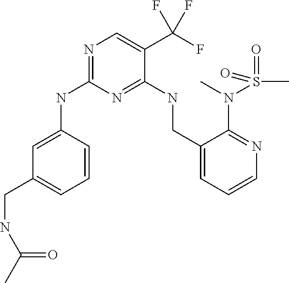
C1(CNC(=O)C)=CC=CC(NC2=NC=C(C(F)(F)F)C(NCC3=CC=CN=C3N(S(C)(=O)=O)C)=N2)=C1
